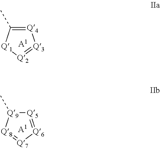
[Q4]1=C(C)[Q1][Q2]=[Q3]1.[A1].[Q5]1=[Q6][Q7]=[Q8][Q9]1C.[A1]
